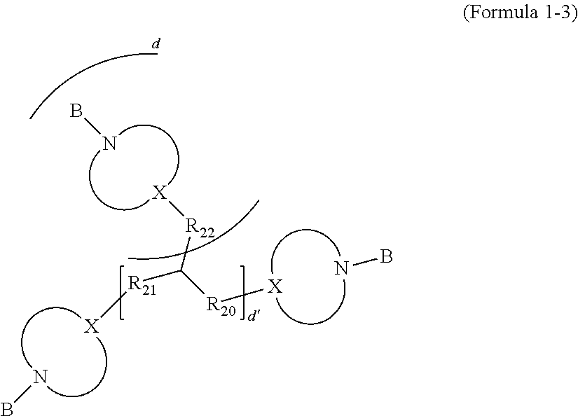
NB.NB.[R22]([X])C([R20][X])[R21][X].BN
